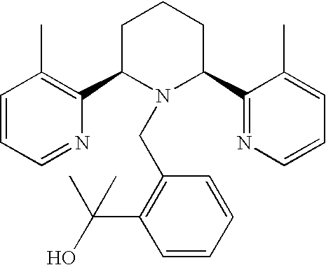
C1=CC=NC(C2N(CC3=C(C(O)(C)C)C=CC=C3)C(C3=NC=CC=C3C)CCC2)=C1C
